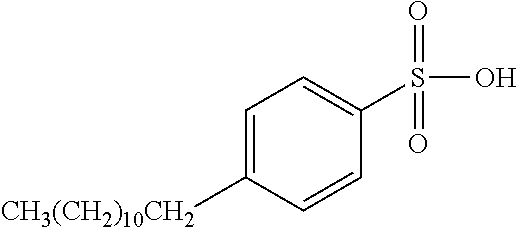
C1=CC([CH3(CH2)10CH2])=CC=C1S(=O)(=O)O
